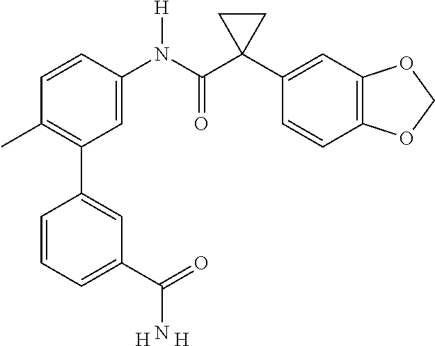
C1=C(N(C(C2(C3=CC4=C(C=C3)OCO4)CC2)=O)[H])C=CC(C)=C1C1=CC(C(N)=O)=CC=C1.[H].[H]
